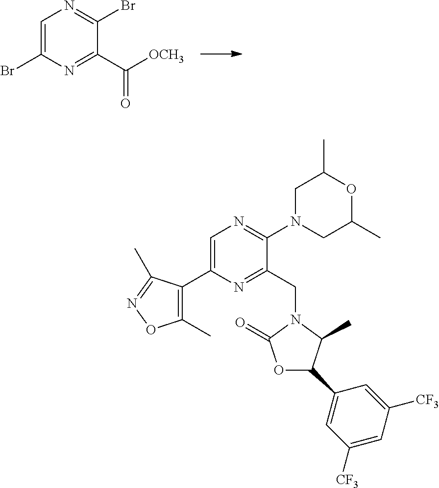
C1=C(Br)N=C(C([OCH3])=O)C(Br)=N1.C1=C(C2=C(C)ON=C2C)N=C(CN2C(=O)OC(C3=CC([CF3])=CC([CF3])=C3)C2C)C(N2CC(C)OC(C)C2)=N1
